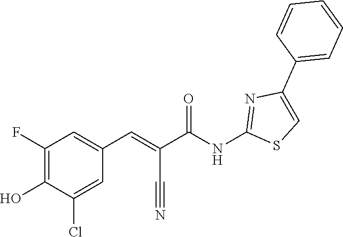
C1=CC=C(C2=CSC(NC(C(=CC3=CC(F)=C(O)C(Cl)=C3)C#N)=O)=N2)C=C1
